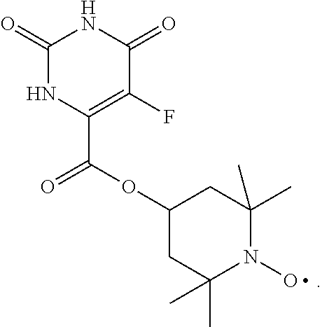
C1(=O)NC(C(OC2CC(C)(C)N(O)C(C)(C)C2)=O)=C(F)C(=O)N1
